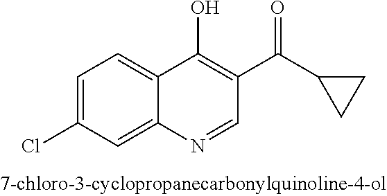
C1=C(Cl)C=C2C(=C1)C(O)=C(C(C1CC1)=O)C=N2
